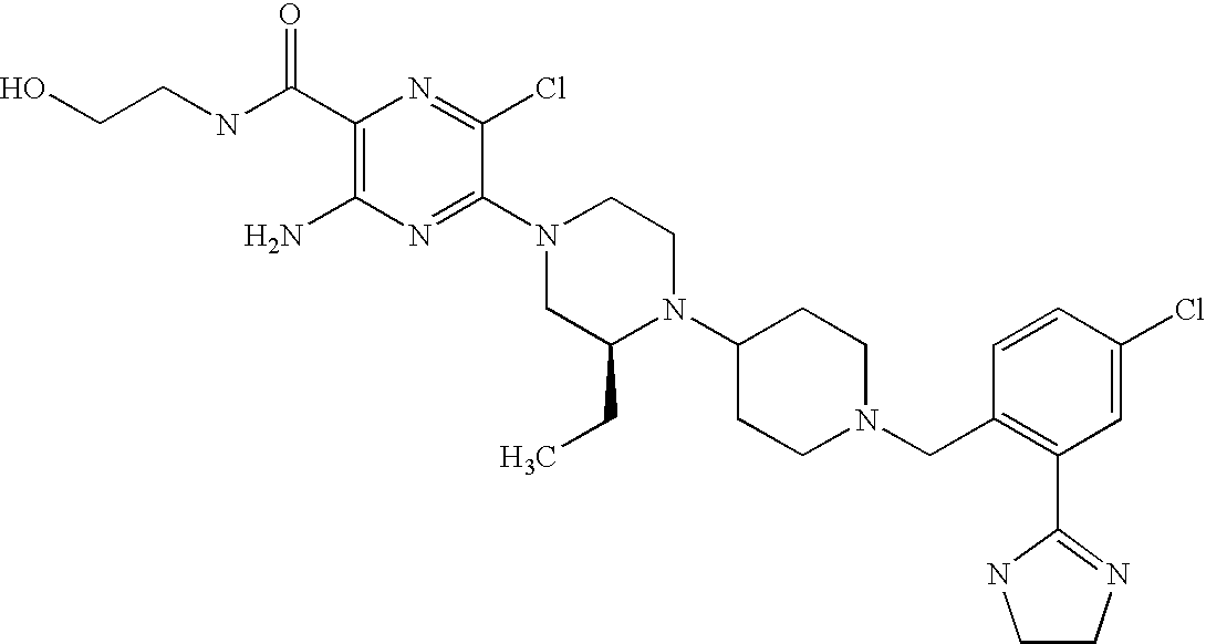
C1(C(NCCO)=O)=C(N)N=C(N2CC(CC)N(C3CCN(CC4=C(C5=NCCN5)C=C(Cl)C=C4)CC3)CC2)C(Cl)=N1
